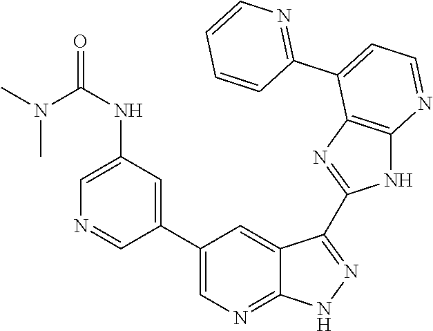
C1(NC(N(C)C)=O)=CN=CC(C2=CN=C3C(=C2)C(C2=NC4=C(N2)N=CC=C4C2=NC=CC=C2)=NN3)=C1
